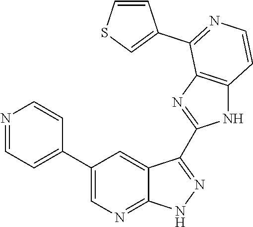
N1=CC=C(C2=CN=C3C(=C2)C(C2=NC4=C(N2)C=CN=C4C2=CSC=C2)=N[N H]3)C=C1
